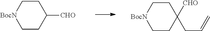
C1CC([CHO])CC[BocN]1.C1CC([CHO])(CC=C)CC[BocN]1
